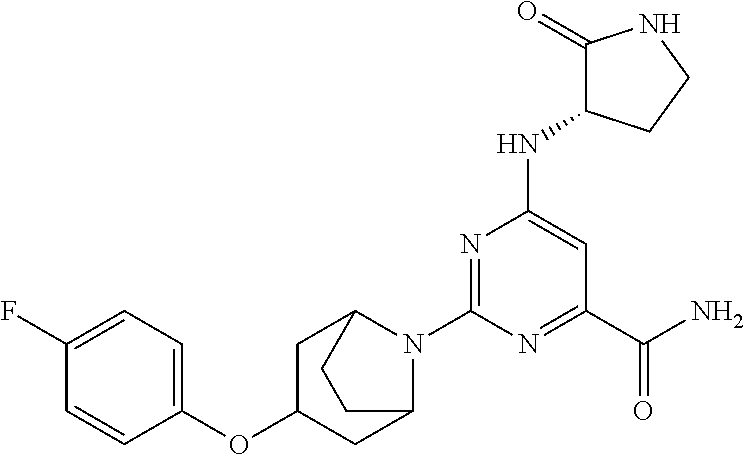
C1C(OC2=CC=C(F)C=C2)CC2N(C3=NC(NC4CCNC4=O)=CC(C(N)=O)=N3)C1CC2
